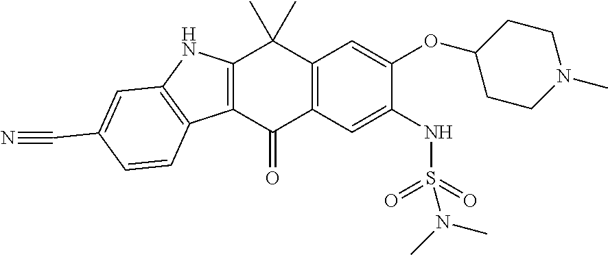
C12=C(NC3=C1C=CC(C#N)=C3)C(C)(C)C1=C(C2=O)C=C(NS(=O)(=O)N(C)C)C(OC2CCN(C)CC2)=C1
